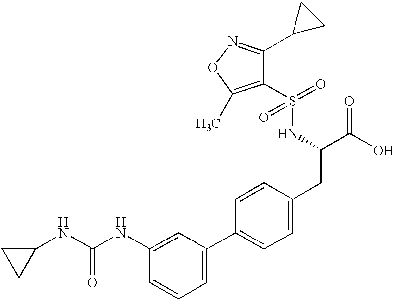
C1(NC(NC2=CC(C3=CC=C(CC(C(O)=O)NS(=O)(=O)C4=C(C)ON=C4C4CC4)C=C3)=CC=C2)=O)CC1
